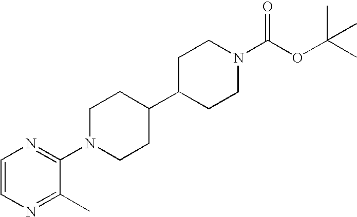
C1=CN=C(C)C(N2CCC(C3CCN(C(OC(C)(C)C)=O)CC3)CC2)=N1
